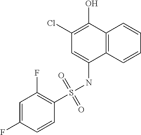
C1(F)=C(S(NC2=CC(Cl)=C(O)C3=C2C=CC=C3)(=O)=O)C=CC(F)=C1
